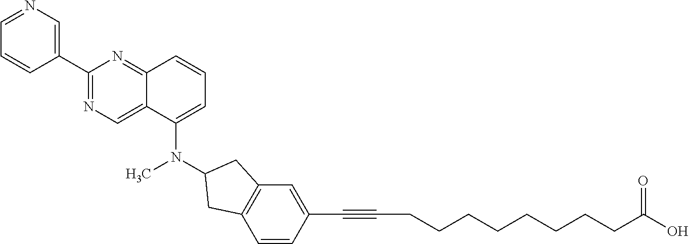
C1(C2=CN=CC=C2)=NC=C2C(=N1)C=CC=C2N(C1CC2=C(C=CC(C#CCCCCCCCCC(O)=O)=C2)C1)C
